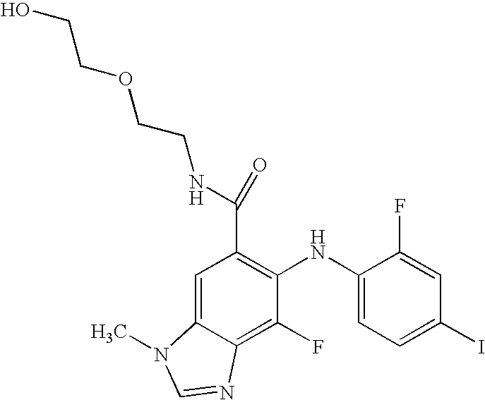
C(C1=C(NC2=CC=C(I)C=C2F)C(F)=C2C(=C1)N(C)C=N2)(NCCOCCO)=O
